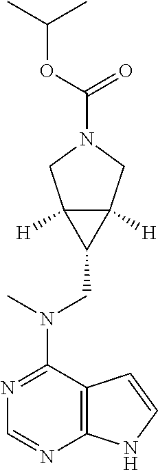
C12=C(N=CN=C1N(C)CC1C3([H])C1([H])CN(C(OC(C)C)=O)C3)NC=C2
